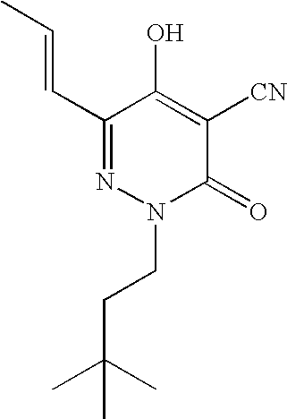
C1(C=CC)=NN(CCC(C)(C)C)C(=O)C([CN])=C1O
